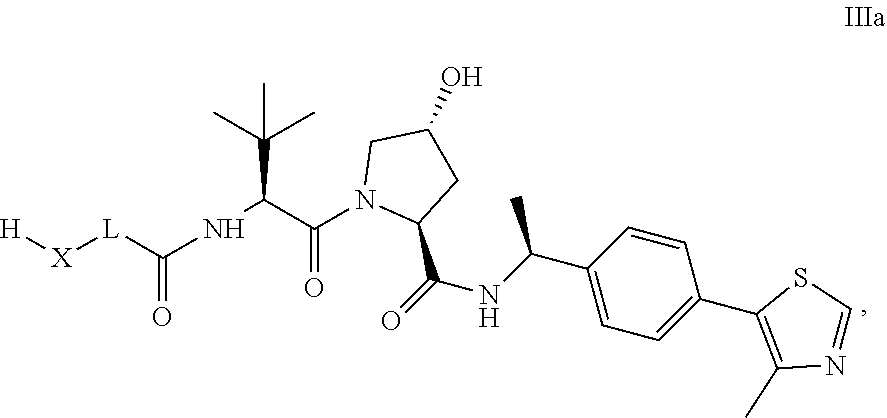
[L](C(=O)NC(C(C)(C)C)C(=O)N1C(C(=O)NC(C2=CC=C(C3=C(C)N=CS3)C=C2)C)CC(O)C1)[X][H]
